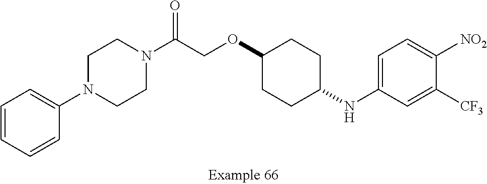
C1=CC=CC(N2CCN(C(COC3CCC(NC4=CC=C([NO2])C([CF3])=C4)CC3)=O)CC2)=C1
